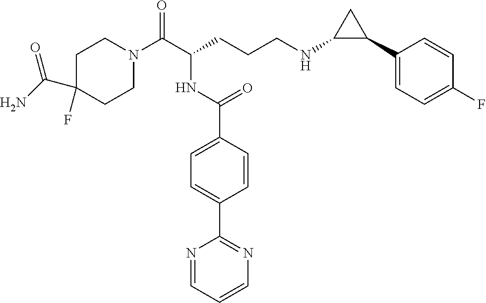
C1C(C(N)=O)(F)CCN(C(C(CCCNC2C(C3=CC=C(F)C=C3)C2)NC(C2=CC=C(C3=NC=CC=N3)C=C2)=O)=O)C1
